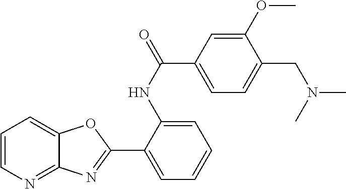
C1=CN=C2C(=C1)OC(C1=CC=CC=C1NC(=O)C1=CC=C(CN(C)C)C(OC)=C1)=N2
